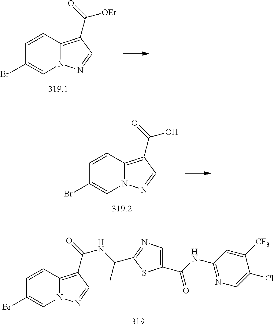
C1=CC2=C(C(=O)[OEt])C=NN2C=C1Br.C1=CC2=C(C(=O)O)C=NN2C=C1Br.C1=CC2=C(C(=O)NC(C)C3=NC=C(C(NC4=NC=C(Cl)C([CF3])=C4)=O)S3)C=NN2C=C1Br
